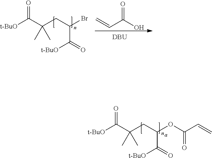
[t-BuO]C(C(CC(Br)C(=O)[t-BuO])(C)C)=O.C=CC(=O)O.[DBU].[t-BuO]C(C(CC(OC(=O)C=C)C(=O)[t-BuO])(C)C)=O
